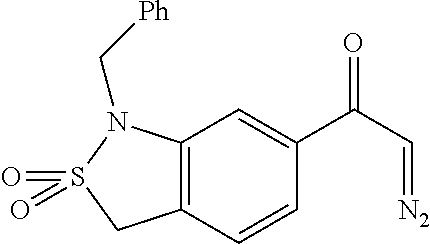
C12=C(C=CC(C(C=[N2])=O)=C1)CS(=O)(=O)N2C[Ph]
